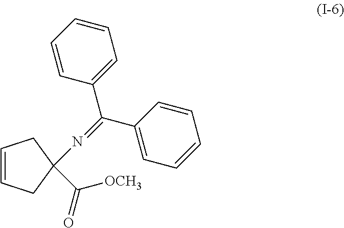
C1=CCC(C([OCH3])=O)(N=C(C2=CC=CC=C2)C2=CC=CC=C2)C1
